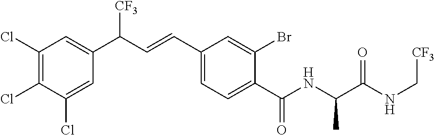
C1(Cl)=C(Cl)C(Cl)=CC(C(C=CC2=CC=C(C(NC(C(NC[CF3])=O)C)=O)C(Br)=C2)[CF3])=C1
